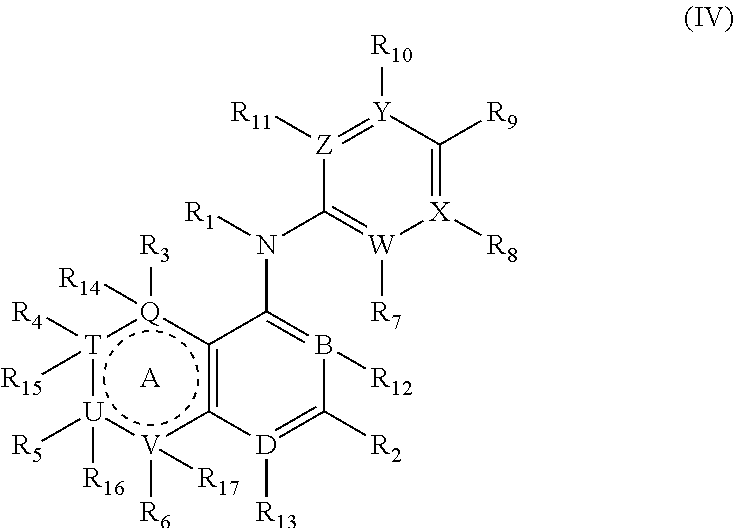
[T]1([R4])([R15]):[U]([R5])([R16]):[V]([R6])([R17])c2~c([Q]:1([R3])[R14])C(N([R1])C1=[W]([R7])[X]([R8])=C([R9])[Y]([R10])=[Z]1[R11])=B([R12])C([R2])=[D]2[R13].[A]
